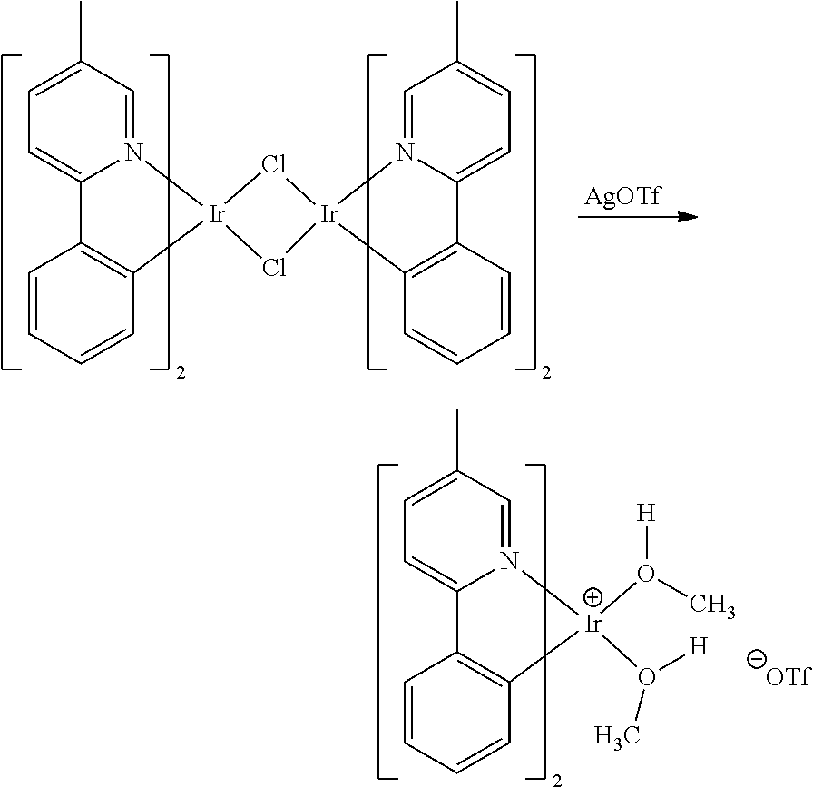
C1=N2C(=CC=C1C)C1=C(C=CC=C1)[Ir]2(O(C)[H])O([H])C.C1=N2C(=CC=C1C)C1=C(C=CC=C1)[Ir]21Cl[Ir]2(N3=CC(C)=CC=C3C3=C2C=CC=C3)Cl1.[AgOTf]
